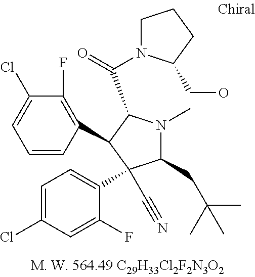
C1=CC(C2C(C(=O)N3CCCC3CO)N(C)C(CC(C)(C)C)C2(C#N)C2=CC=C(Cl)C=C2F)=C(F)C(Cl)=C1
